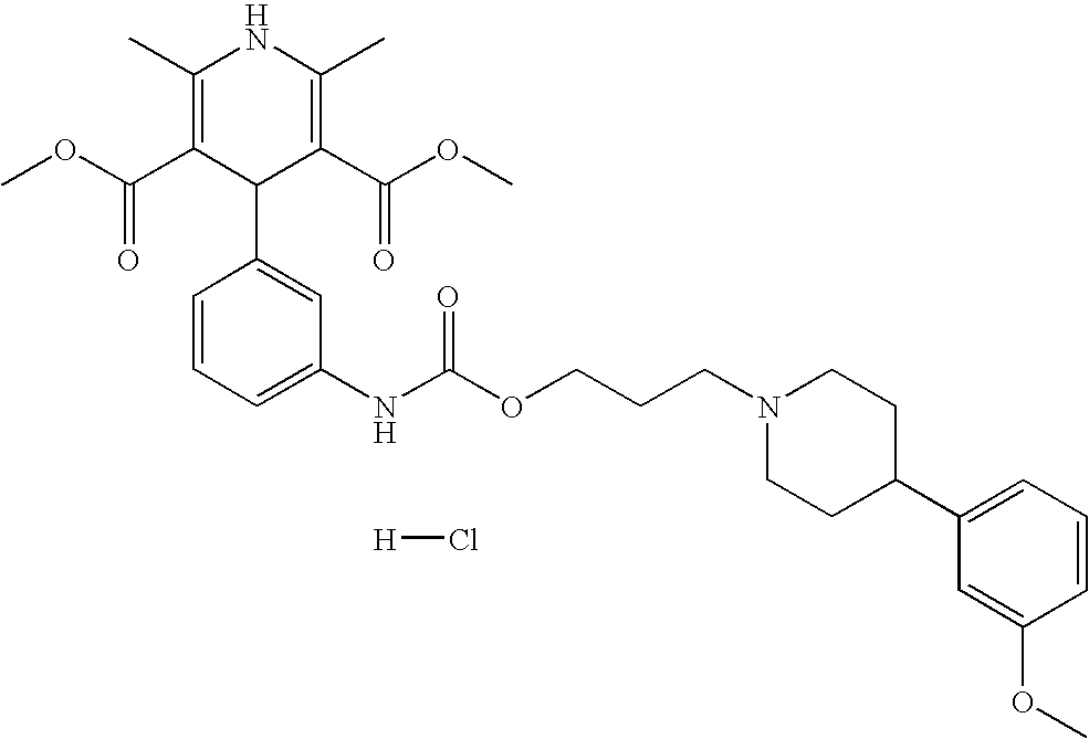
[H]Cl.COC(C1=C(C)NC(C)=C(C(OC)=O)C1C1=CC(NC(OCCCN2CCC(C3=CC=CC(OC)=C3)CC2)=O)=CC=C1)=O
